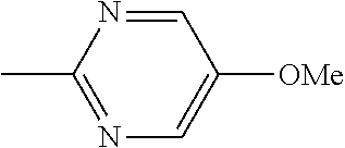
C1=NC(C)=NC=C1[OMe]
